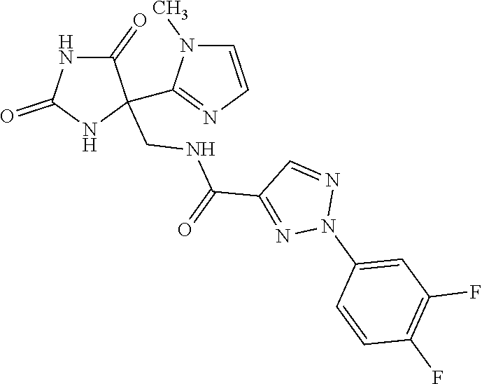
C1=NN(C2=CC(F)=C(F)C=C2)N=C1C(NCC1(C2=NC=CN2C)C(=O)NC(=O)N1)=O
